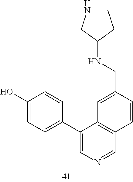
C(C1=CC2=C(C=C1)C=NC=C2C1=CC=C(O)C=C1)NC1CNCC1
